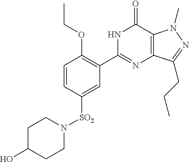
[SO2](C1=CC(C2=NC3=C(C(=O)N2)N(C)N=C3CCC)=C(OCC)C=C1)N1CCC(O)CC1
